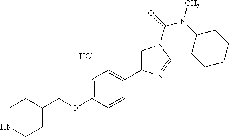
C1NCCC(COC2=CC=C(C3=CN(C(N(C)C4CCCCC4)=O)C=N3)C=C2)C1.Cl
